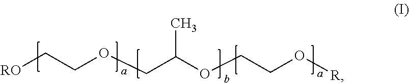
CC(OCCO[R])COCC[RO]
